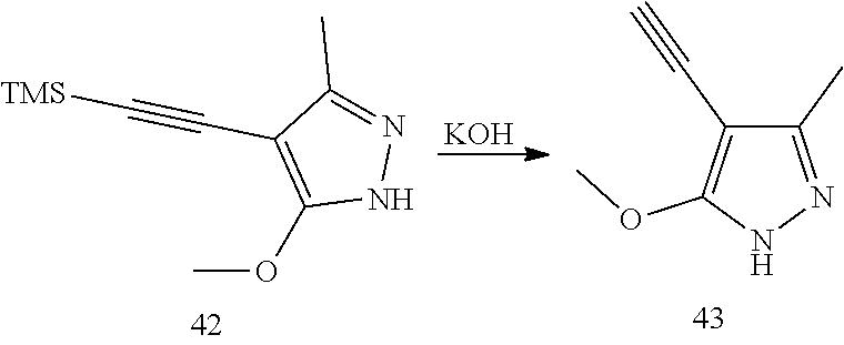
COC1=C(C#C[TMS])C(C)=NN1.[KOH].C1(C)=NNC(OC)=C1C#C
